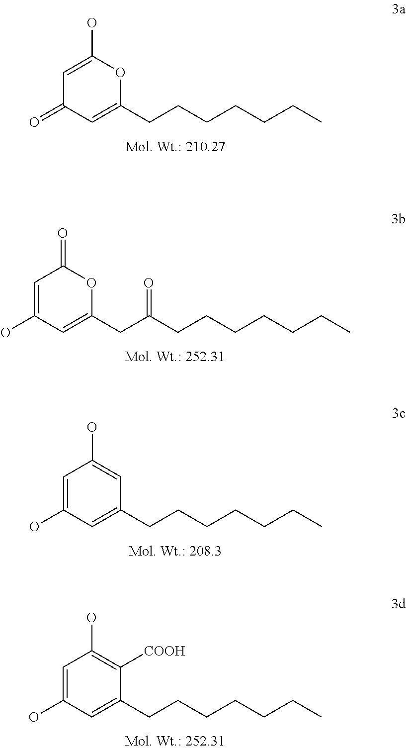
C1=C(O)OC(CCCCCCC)=CC1=O.C1=C(O)C=C(CC(CCCCCCC)=O)OC1=O.C1=C(O)C=C(CCCCCCC)C=C1O.C1=C(O)C=C(CCCCCCC)C([COOH])=C1O
